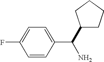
C1=CC(C(C2CCCC2)N)=CC=C1F
